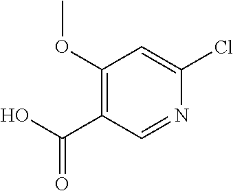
C1(OC)=C(C(O)=O)C=NC(Cl)=C1
